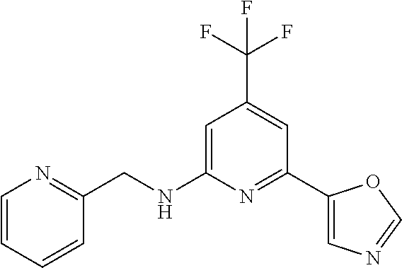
C1=C(NCC2=NC=CC=C2)N=C(C2=CN=CO2)C=C1C(F)(F)F
